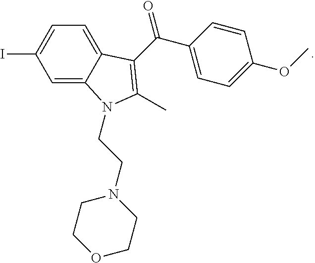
C12=CC=C(I)C=C1N(CCN1CCOCC1)C(C)=C2C(=O)C1=CC=C(OC)C=C1
